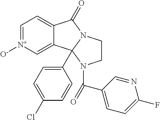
C1=[N+]([O-])C=C2C(=C1)C(=O)N1CCN(C(C3=CC=C(F)N=C3)=O)C21C1=CC=C(Cl)C=C1
